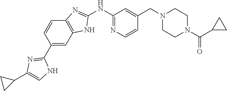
C1(NC2=NC3=C(N2)C=C(C2=NC(C4CC4)=CN2)C=C3)=NC=CC(CN2CCN(C(C3CC3)=O)CC2)=C1
